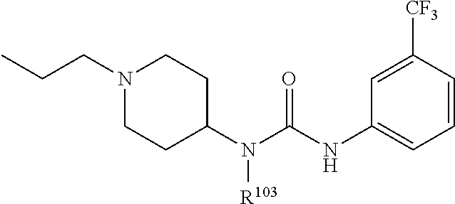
C1(N(C(NC2=CC=CC([CF3])=C2)=O)[R103])CCN(CCC)CC1
